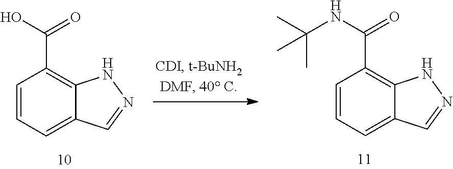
C1=CC=C2C(=C1C(O)=O)NN=C2.C1=CC=C2C(=C1C(NC(C)(C)C)=O)NN=C2
